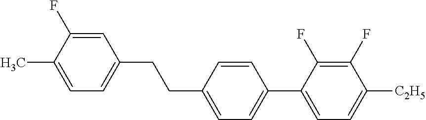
C1=C(F)C(C)=CC=C1CCC1=CC=C(C2=CC=C([C2H5])C(F)=C2F)C=C1
